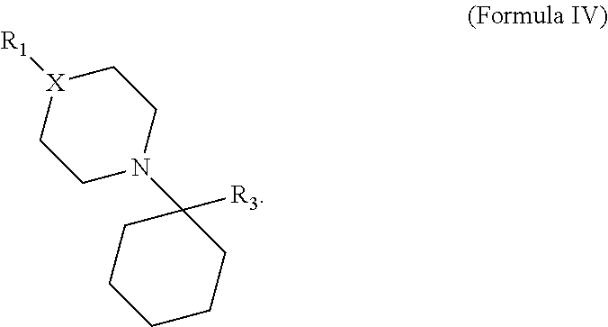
C1N(C2([R3])CCCCC2)CC[X]([R1])C1
